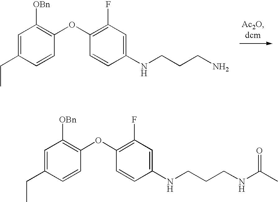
C1=C(CC)C=CC(OC2=C(F)C=C(NCCCN)C=C2)=C1[OBn].C1=C(CC)C=CC(OC2=C(F)C=C(NCCCNC(C)=O)C=C2)=C1[OBn]
